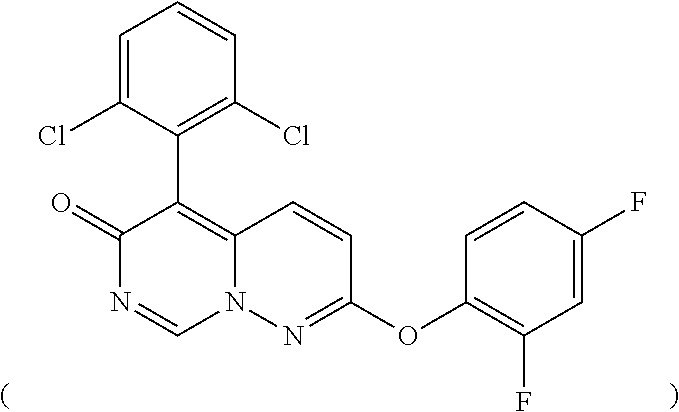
C1=C(Cl)C(C2=C3N(C=NC2=O)N=C(OC2=C(F)C=C(F)C=C2)C=C3)=C(Cl)C=C1
